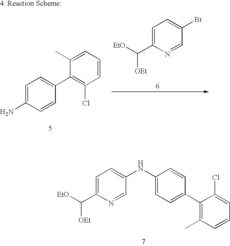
C1=C(C([EtO])[OEt])N=CC(NC2=CC=C(C3=C(C)C=CC=C3Cl)C=C2)=C1.C1=C(N)C=CC(C2=C(Cl)C=CC=C2C)=C1.C1=C(C([EtO])[OEt])N=CC(Br)=C1
